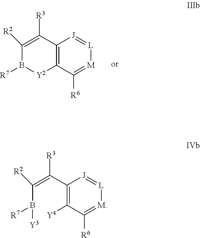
C12=C([J]=[L][M]=C1[R6])C([R3])=C([R2])B([R7])[Y2]2.C1([Y4])=C(C(=C(B([R7])[Y3])[R2])[R3])[J]=[L][M]=C1[R6]
